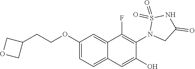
C1(OCCC2COC2)=CC=C2C(=C1)C(F)=C(N1CC(=O)NS1(=O)=O)C(O)=C2
